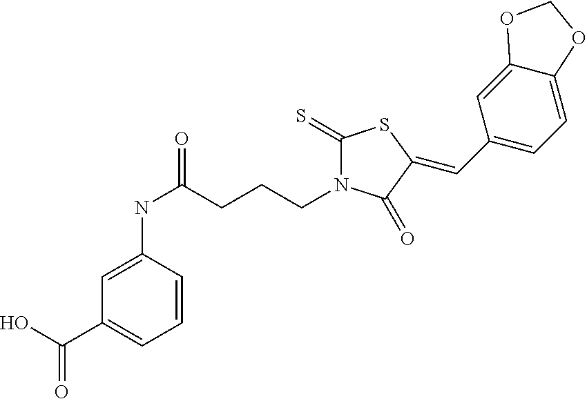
C1=CC(NC(=O)CCCN2C(=S)SC(=CC3=CC=C4C(=C3)OCO4)C2=O)=CC(C(O)=O)=C1
